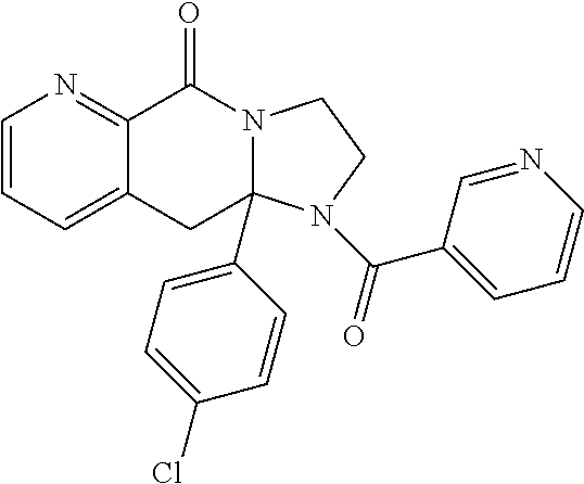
C1=CC=C2C(=N1)C(=O)N1C(C3=CC=C(Cl)C=C3)(C2)N(C(=O)C2=CC=CN=C2)CC1
